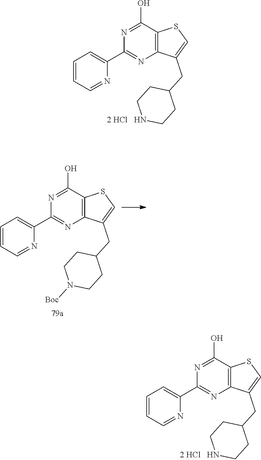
N1=C(O)C2=C(N=C1C1=CC=CC=N1)C(CC1CCNCC1)=CS2.N1=C(O)C2=C(N=C1C1=CC=CC=N1)C(CC1CCN([Boc])CC1)=CS2.N1=C(O)C2=C(N=C1C1=CC=CC=N1)C(CC1CCNCC1)=CS2
